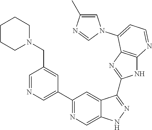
C1=NC=C(C2=NC=C3C(=C2)C(C2=NC4=C(N2)N=CC=C4N2C=C(C)N=C2)=NN3)C=C1CN1CCCCC1
